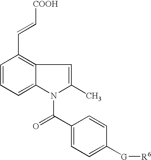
C1=CC=C2C(=C1C=C[COOH])C=C(C)N2C(C1=CC=C([G][R6])C=C1)=O
